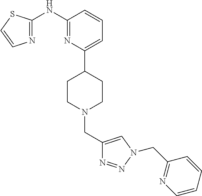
C1(NC2=NC=CS2)=NC(C2CCN(CC3=CN(CC4=NC=CC=C4)N=N3)CC2)=CC=C1
